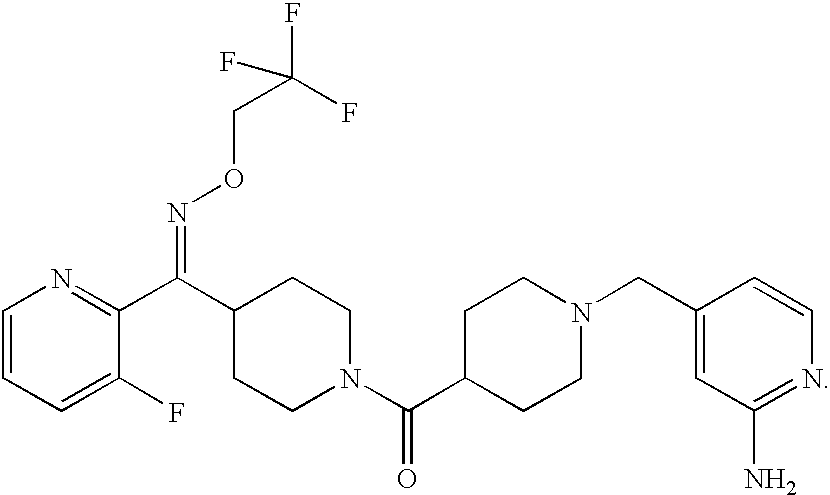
C1=CC=C(F)C(C(C2CCN(C(C3CCN(CC4=CC(N)=NC=C4)CC3)=O)CC2)=NOCC(F)(F)F)=N1
